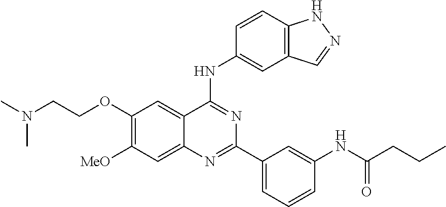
C1(OCCN(C)C)=C([MeO])C=C2C(=C1)C(NC1=CC3=C(C=C1)NN=C3)=NC(C1=CC=CC(NC(=O)CCC)=C1)=N2
